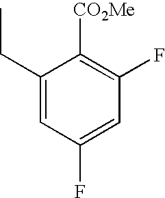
C1(CC)=CC(F)=CC(F)=C1[CO2Me]
